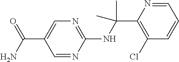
C(C1=CN=C(NC(C2=C(Cl)C=CC=N2)(C)C)N=C1)(=O)N
